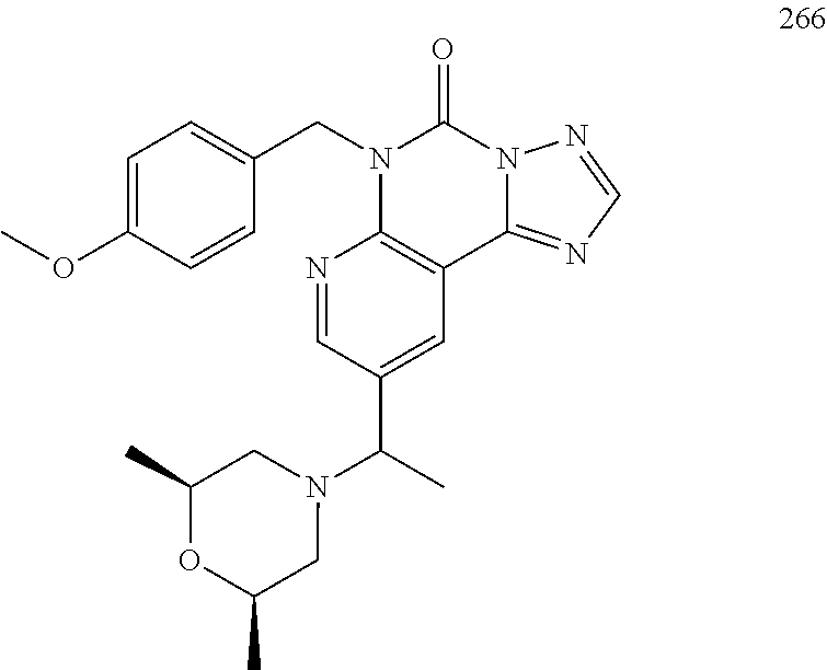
C1=C(OC)C=CC(CN2C3=C(C4=NC=NN4C2=O)C=C(C(C)N2CC(C)OC(C)C2)C=N3)=C1
